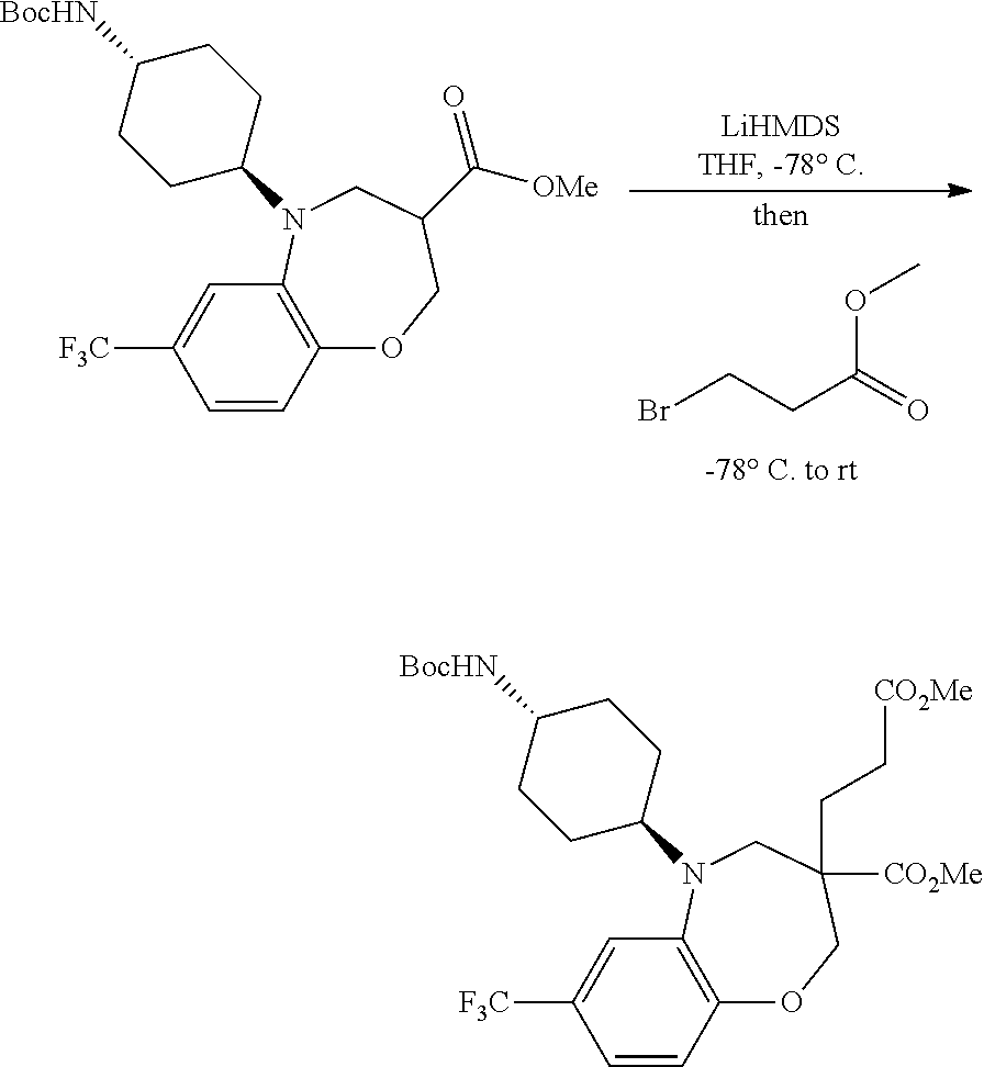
BrCCC(=O)OC.C12=C(C=C([F3C])C=C1)N(C1CCC([BocHN])CC1)CC(C([OMe])=O)CO2.C12=C(C=C([F3C])C=C1)N(C1CCC([BocHN])CC1)CC(CC[CO2Me])([CO2Me])CO2
